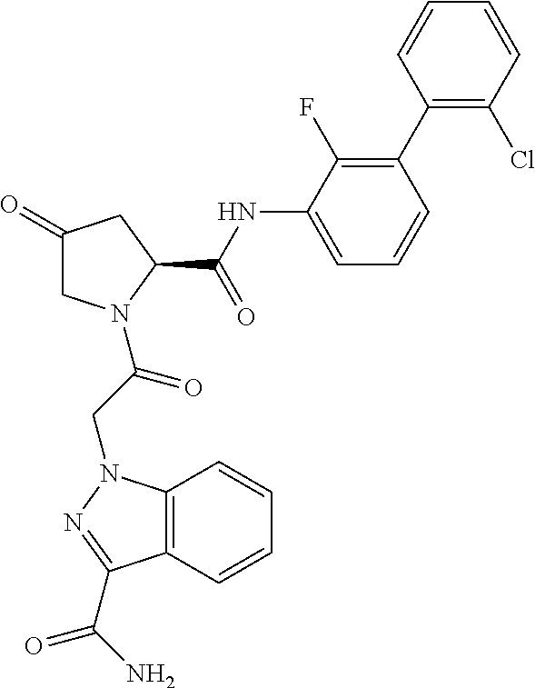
C1(=O)CN(C(CN2C3=C(C=CC=C3)C(C(N)=O)=N2)=O)C(C(NC2=CC=CC(C3=C(Cl)C=CC=C3)=C2F)=O)C1
